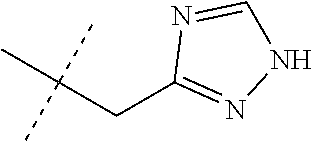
C1(CC(C)(C)C)=NNC=N1
